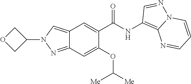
C1(NC(C2=CC3=CN(C4COC4)N=C3C=C2OC([Me])[Me])=O)=C2N(N=C1)C=CC=N2
